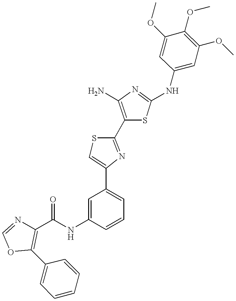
C1(C(NC2=CC(C3=CSC(C4=C(N)N=C(NC5=CC(OC)=C(OC)C(OC)=C5)S4)=N3)=CC=C2)=O)=C(C2=CC=CC=C2)OC=N1
